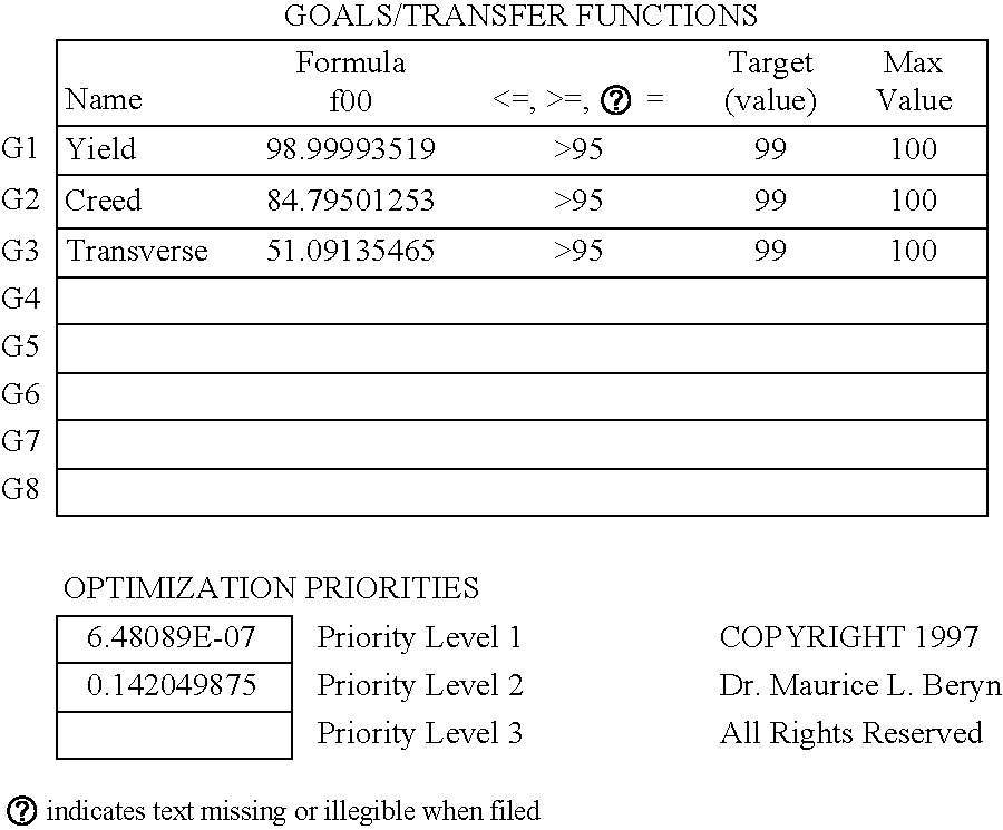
C1C2C3CCC3C2C1.C12C(CC1)C1C2C2C1C1C2C2C1C1C2C2C1C1C2CC1.[G1].[G2].[G3].[G4].[G5].[G6].[G7].[G8].[Yield].[Creed].[Transverse]
